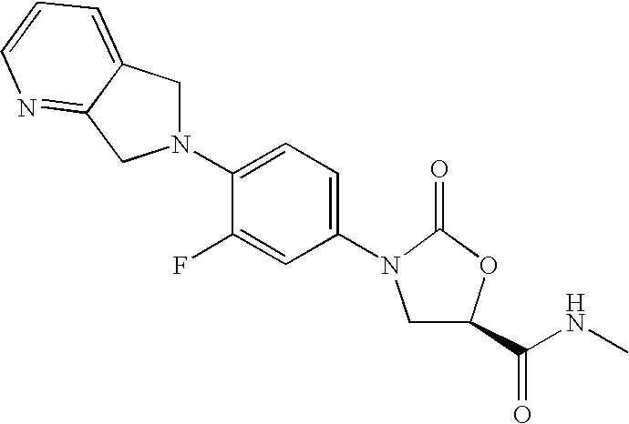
N1(C2=CC=C(N3CC(C(NC)=O)OC3=O)C=C2F)CC2=CC=CN=C2C1
